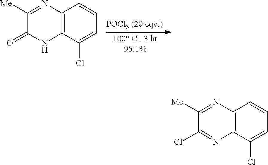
C1([Me])=NC2=C(NC1=O)C(Cl)=CC=C2.C1([Me])=NC2=C(N=C1Cl)C(Cl)=CC=C2
